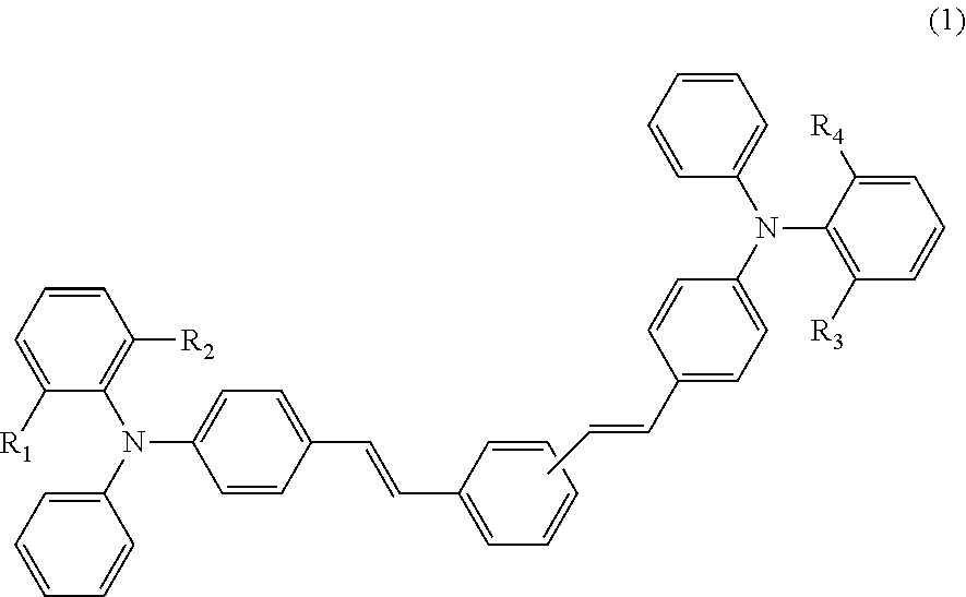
C1=CC=C([R1])C(N(C2=CC=CC=C2)C2=CC=C(C=CC3=CC=CC=C3)C=C2)=C1[R2].CC=CC1=CC=C(N(C2=CC=CC=C2)C2=C([R3])C=CC=C2[R4])C=C1
